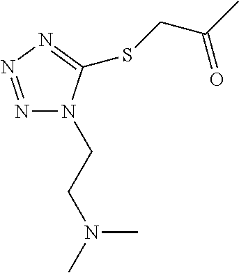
N1=NN=C(SCC(C)=O)N1CCN(C)C
